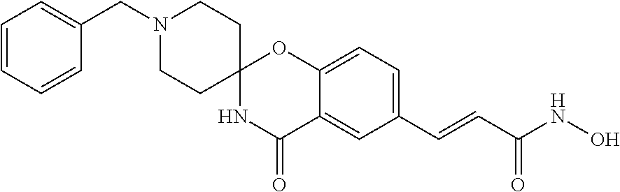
C(C1=CC=CC=C1)N1CCC2(CC1)NC(=O)C1=CC(C=CC(NO)=O)=CC=C1O2
